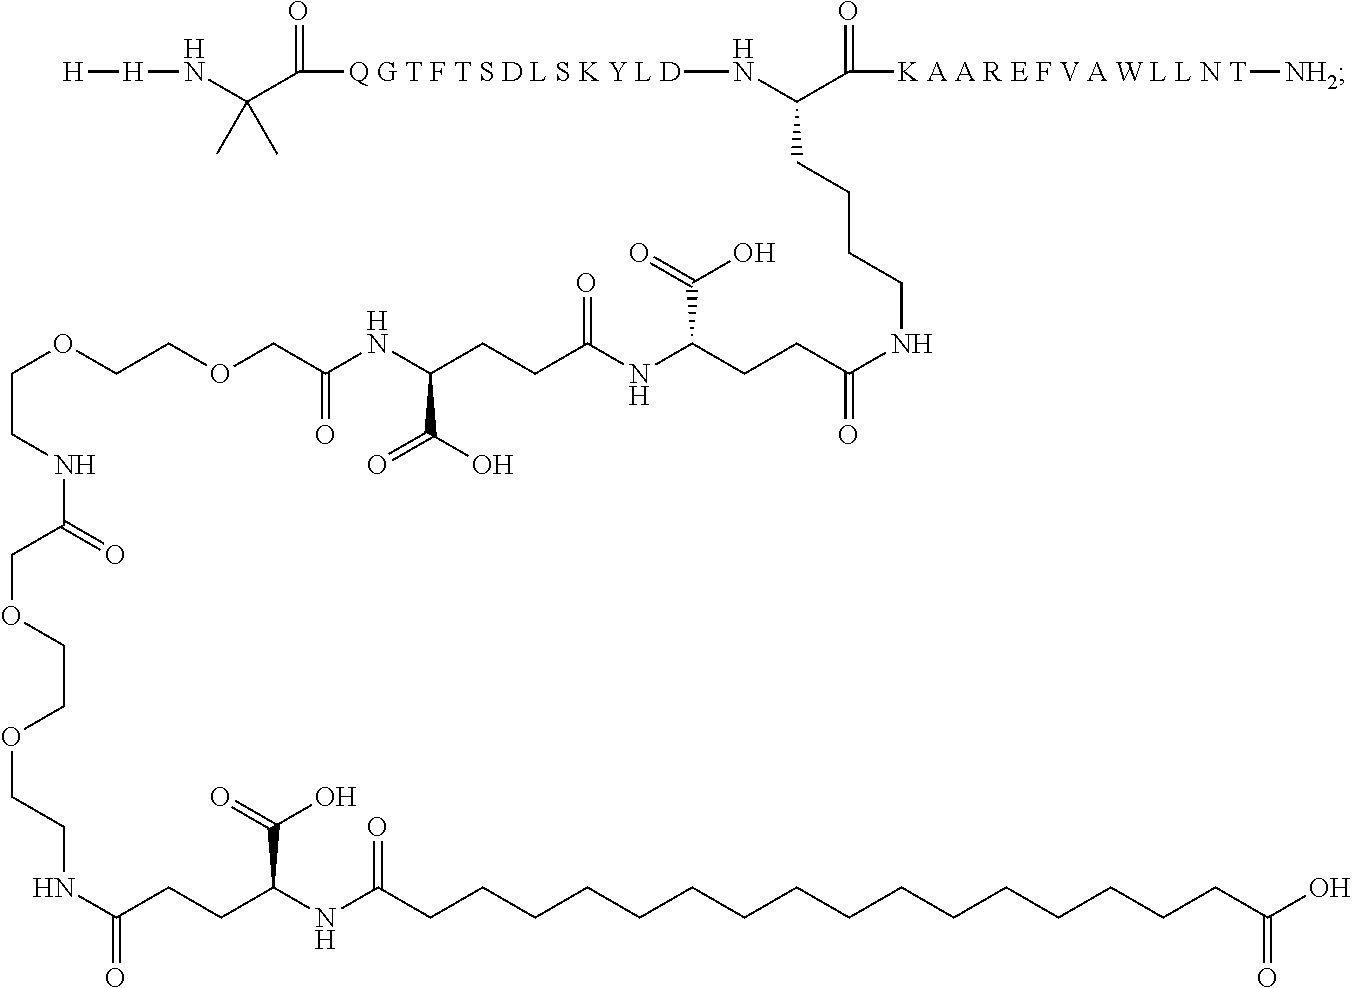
C(C([Q G T F T S D L S K Y L D]NC(C([K A A R E F V A W L L N T][NH2])=O)CCCCNC(=O)CCC(NC(CCC(NC(COCCOCCNC(=O)COCCOCCNC(=O)CCC(NC(CCCCCCCCCCCCCCCCC(O)=O)=O)C(=O)O)=O)C(O)=O)=O)C(=O)O)=O)(N[H][H])(C)C
